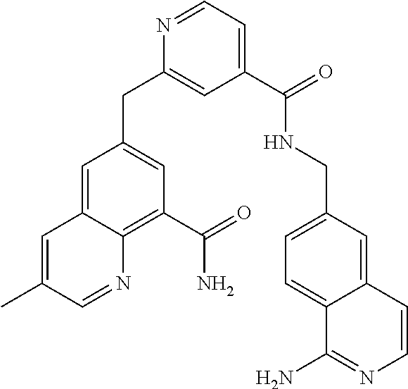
C1=C2C(=C(C(=O)N)C=C1CC1=CC(C(=O)NCC3=CC=C4C(=C3)C=CN=C4N)=CC=N1)N=CC(C)=C2
